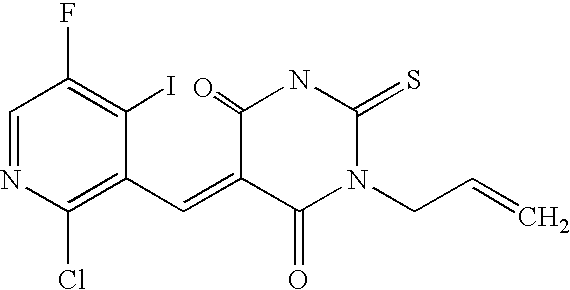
C1=NC(Cl)=C(C=C2C(=O)N(CC=C)C(=S)NC2=O)C(I)=C1F
